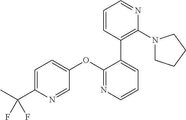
C1=C(C(F)(F)C)N=CC(OC2=NC=CC=C2C2=C(N3CCCC3)N=CC=C2)=C1
